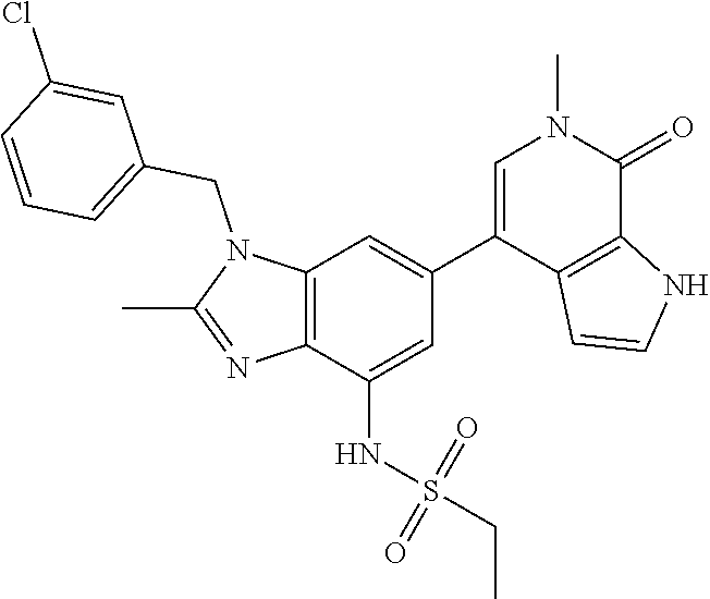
N1(CC2=CC=CC(Cl)=C2)C(C)=NC2=C1C=C(C1=CN(C)C(=O)C3=C1C=CN3)C=C2NS(CC)(=O)=O
